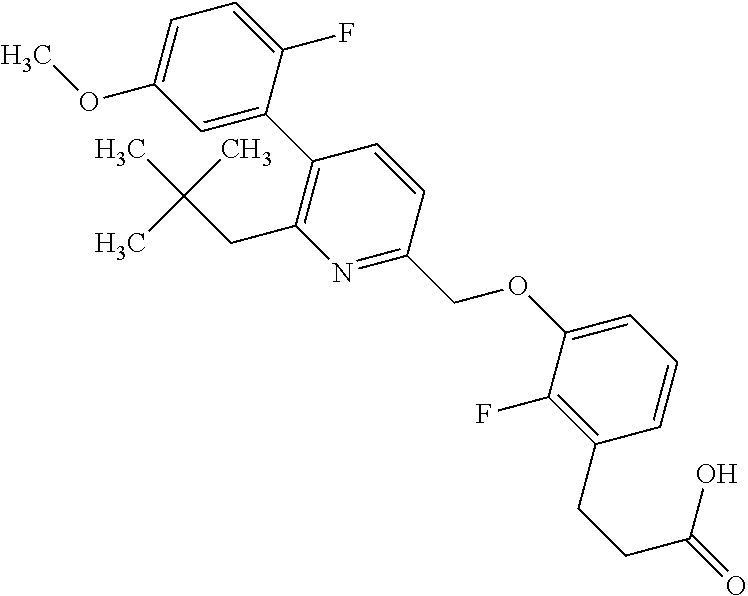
C1(OC)=CC=C(F)C(C2=C(CC(C)(C)C)N=C(COC3=CC=CC(CCC(O)=O)=C3F)C=C2)=C1
